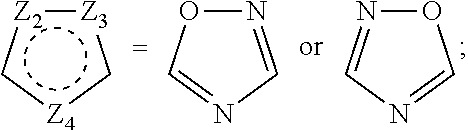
[Z3]1:[Z2]c[Z4]c1.N1=CN=CO1.O1N=CN=C1
